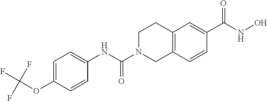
C1(NC(N2CC3=C(CC2)C=C(C(NO)=O)C=C3)=O)=CC=C(OC(F)(F)F)C=C1
